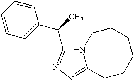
C1=CC=CC(C(C)C2=NN=C3CCCCCCN32)=C1
